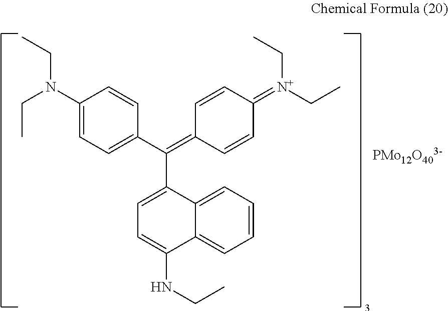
C1(N(CC)CC)=CC=C(C(=C2C=CC(=[N+](CC)CC)C=C2)C2=CC=C(NCC)C3=CC=CC=C23)C=C1.[PMo12O403-]
